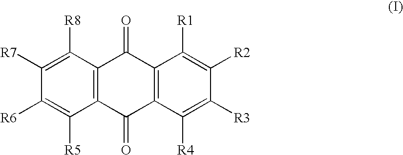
C12=C(C(=O)C3=C(C1=O)C([R1])=C([R2])C([R3])=C3[R4])C([R5])=C([R6])C([R7])=C2[R8]
